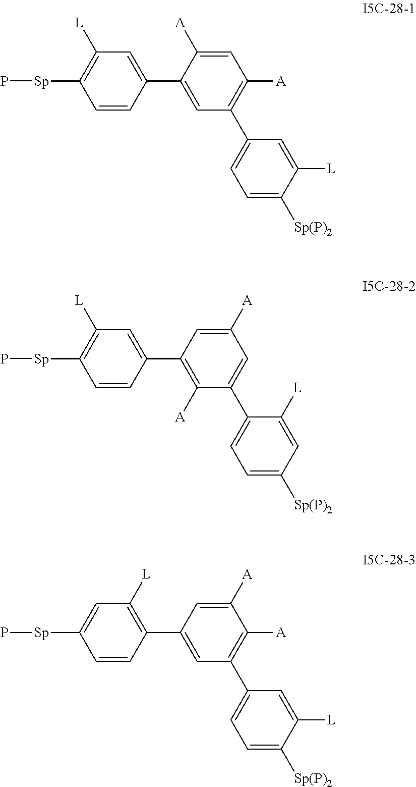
C1([A])=CC([A])=C(C2=CC=C([Sp(P)2])C([L])=C2)C=C1C1=CC([L])=C([Sp]P)C=C1.C1=C([A])C=C(C2=CC=C([Sp(P)2])C=C2[L])C([A])=C1C1=CC([L])=C([Sp]P)C=C1.C1=C([A])C([A])=C(C2=CC=C([Sp(P)2])C([L])=C2)C=C1C1=C([L])C=C([Sp]P)C=C1
